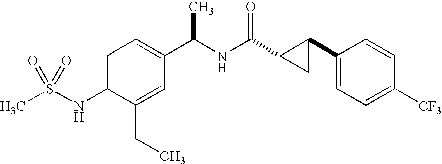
C1=C(NS(C)(=O)=O)C(CC)=CC(C(NC(C2CC2C2=CC=C([CF3])C=C2)=O)C)=C1
